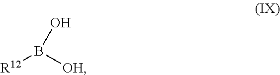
[R12]B([OH])O
